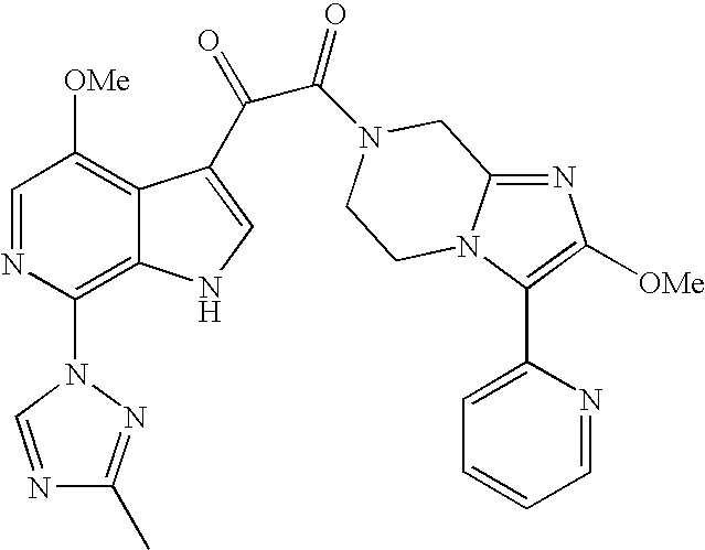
C1=NC(N2N=C(C)N=C2)=C2C(=C1[OMe])C(C(=O)C(=O)N1CC3=NC([OMe])=C(C4=CC=CC=N4)N3CC1)=CN2
